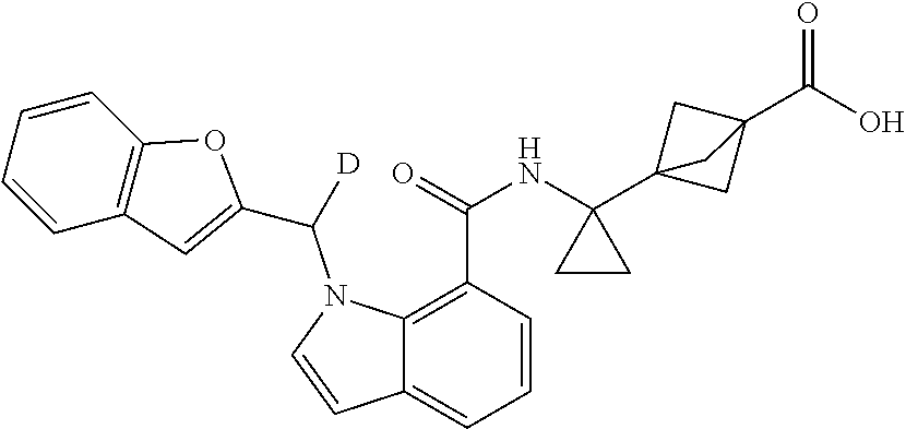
C1=CC(C(=O)NC2(C34CC(C(O)=O)(C3)C4)CC2)=C2C(=C1)C=CN2C(C1=CC2=C(O1)C=CC=C2)[D]
